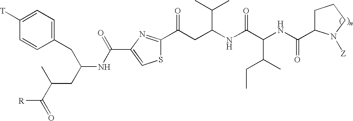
[R]C(C(C)CC(NC(C1=CSC(C(CC(NC(C(NC(=O)C2CCCN2[Z])C(C)CC)=O)C(C)C)=O)=N1)=O)CC1=CC=C([T])C=C1)=O
